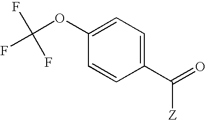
C1(OC(F)(F)F)=CC=C(C(=O)[Z])C=C1
